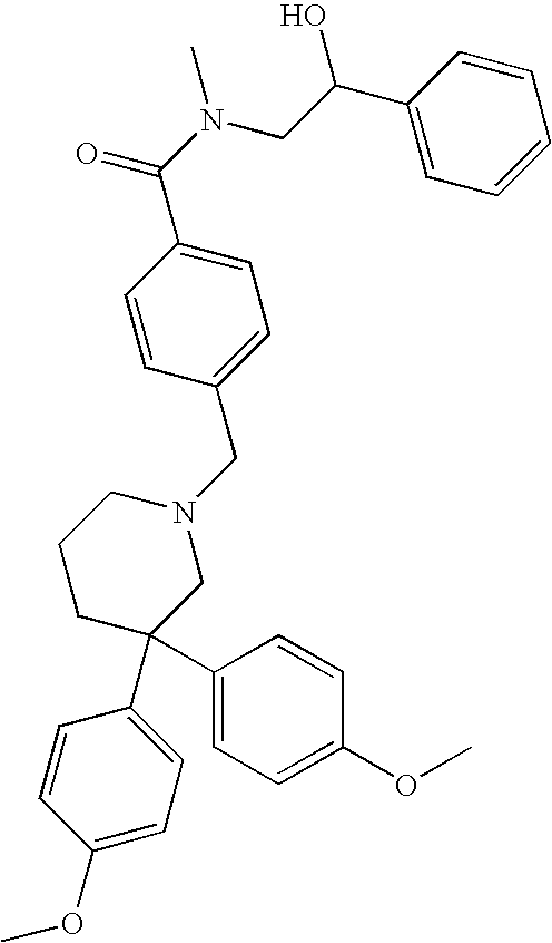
C1=C(C(N(CC(O)C2=CC=CC=C2)C)=O)C=CC(CN2CCCC(C3=CC=C(OC)C=C3)(C3=CC=C(OC)C=C3)C2)=C1
